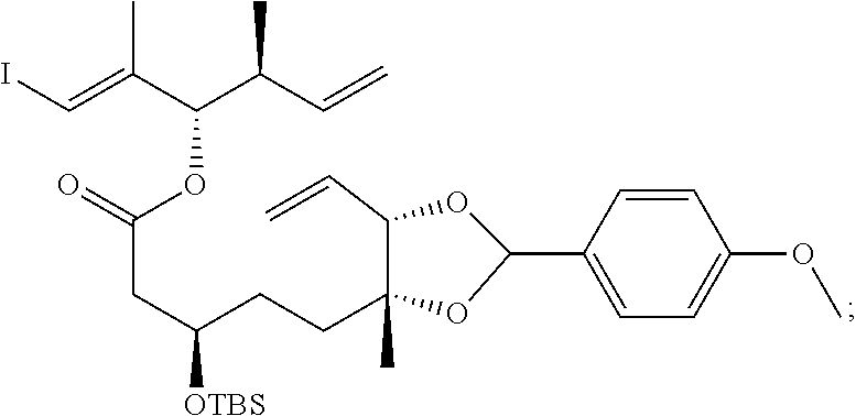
C(=C(C(C(C=C)C)OC(=O)CC([OTBS])CCC1(C)C(C=C)OC(C2=CC=C(OC)C=C2)O1)C)I
